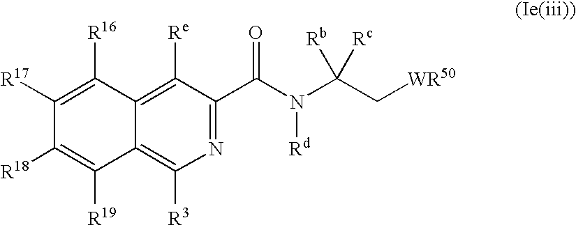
N1=C(C(N(C(C[WR50])([Rb])[Rc])[Rd])=O)C([Re])=C2C(=C1[R3])C([R19])=C([R18])C([R17])=C2[R16]
